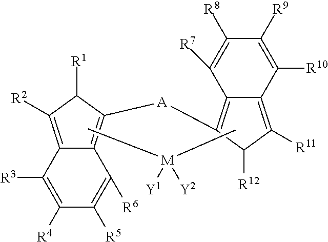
C1([R3])=C([R4])C([R5])=C([R6])C2=C([A]C3=C4C([R7])=C([R8])C([R9])=C([R10])C4=C([R11])C3[R12])C([R1])C([R2])=C12.C[M](C)([Y1])[Y2]
